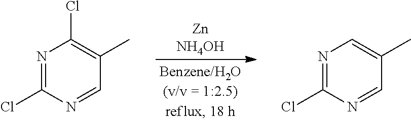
N1=C(Cl)N=CC(C)=C1Cl.N1=C(Cl)N=CC(C)=C1
